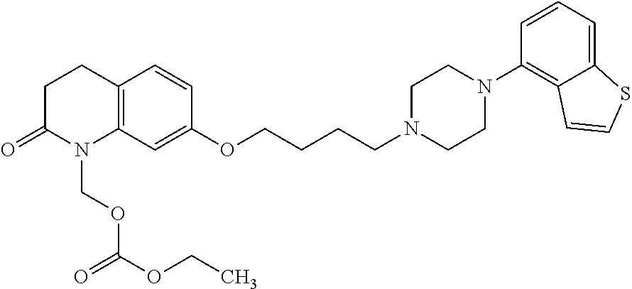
C12=C(CCC(=O)N1COC(OCC)=O)C=CC(OCCCCN1CCN(C3=C4C(=CC=C3)SC=C4)CC1)=C2
